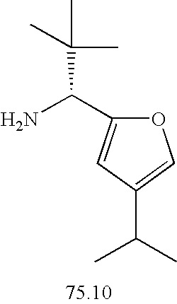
NC(C1=CC(C(C)C)=CO1)C(C)(C)C
